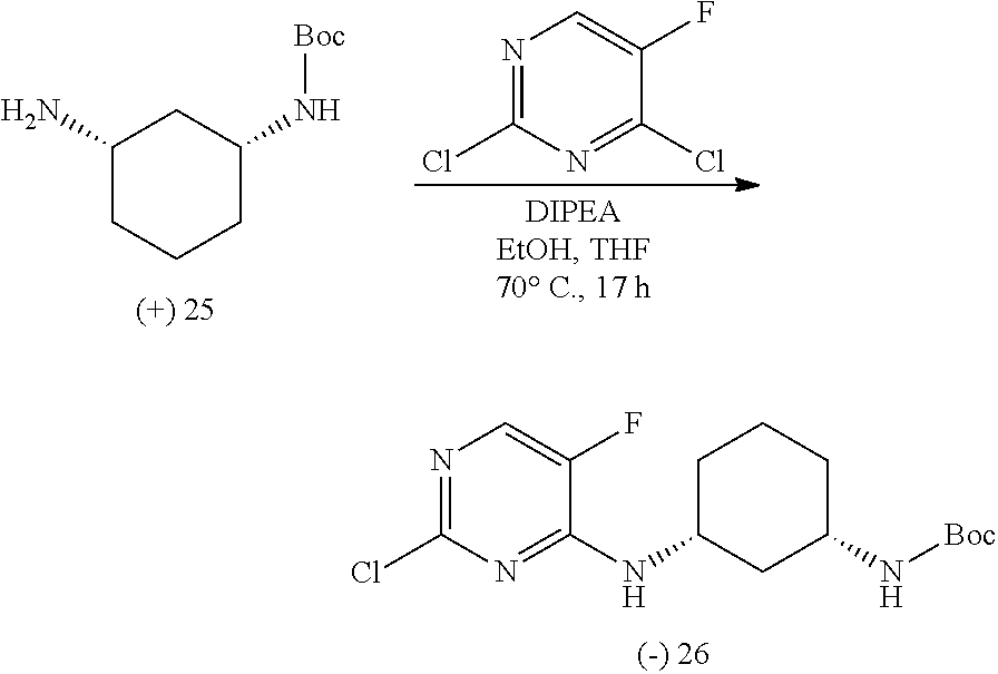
N1=C(Cl)N=C(NC2CC(N[Boc])CCC2)C(F)=C1.C1(N)CCCC(N[Boc])C1.N1=C(Cl)N=C(Cl)C(F)=C1
